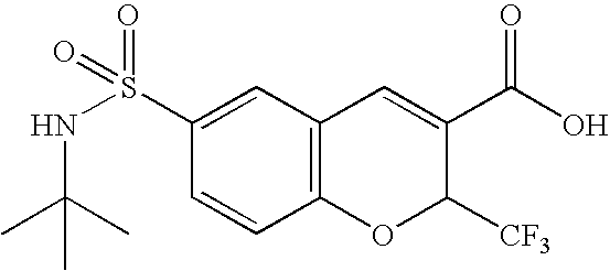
C1(S(NC(C)(C)C)(=O)=O)=CC2=C(C=C1)OC([CF3])C(C(O)=O)=C2
